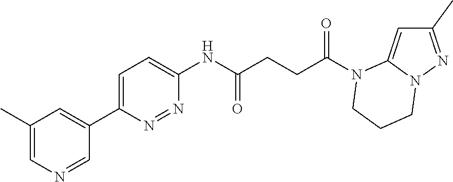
C1(C)=NN2C(=C1)N(C(CCC(NC1=CC=C(C3=CC(C)=CN=C3)N=N1)=O)=O)CCC2
